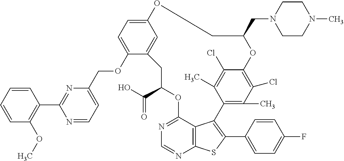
C12=C3SC(C4=CC=C(F)C=C4)=C1C1=C(C)C(Cl)=C(C(Cl)=C1C)OC(CN1CCN(C)CC1)COC1=CC=C(OCC4=CC=NC(C5=C(OC)C=CC=C5)=N4)C(=C1)CC(C(O)=O)OC2=NC=N3
